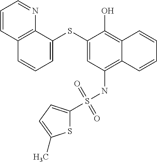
C1=C(SC2=CC(NS(C3=CC=C(C)S3)(=O)=O)=C3C(=C2O)C=CC=C3)C2=C(C=C1)C=CC=N2
